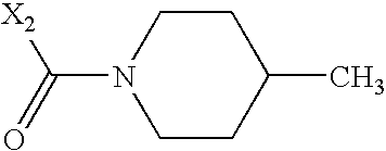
C1CC(C)CCN1C(=O)[X2]
